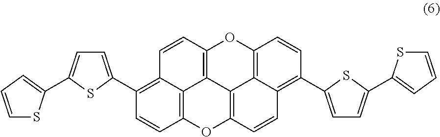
C1=CC2=C3C(=C1C1=CC=C(C4=CC=CS4)S1)C=CC1=C3C3=C(O2)C=CC2=C(C4=CC=C(C5=CC=CS5)S4)C=CC(=C32)O1
